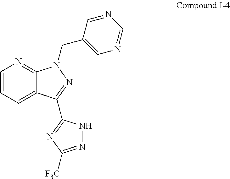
C1=CC=C2C(=N1)N(CC1=CN=CN=C1)N=C2C1=NC([F3C])=NN1
